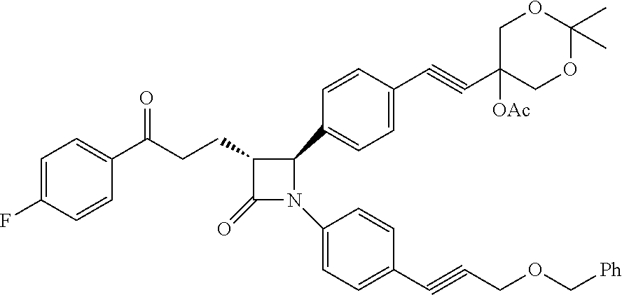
C1=C(F)C=CC(C(CCC2C(=O)N(C3=CC=C(C#CCOC[Ph])C=C3)C2C2=CC=C(C#CC3([OAc])COC(C)(C)OC3)C=C2)=O)=C1
